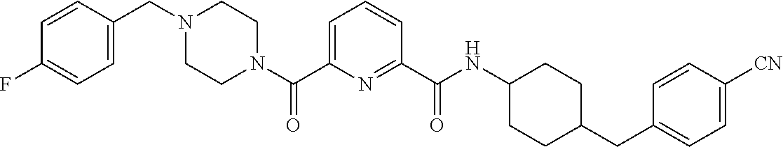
N(C(C1=NC(C(N2CCN(CC3=CC=C(F)C=C3)CC2)=O)=CC=C1)=O)C1CCC(CC2=CC=C([CN])C=C2)CC1
